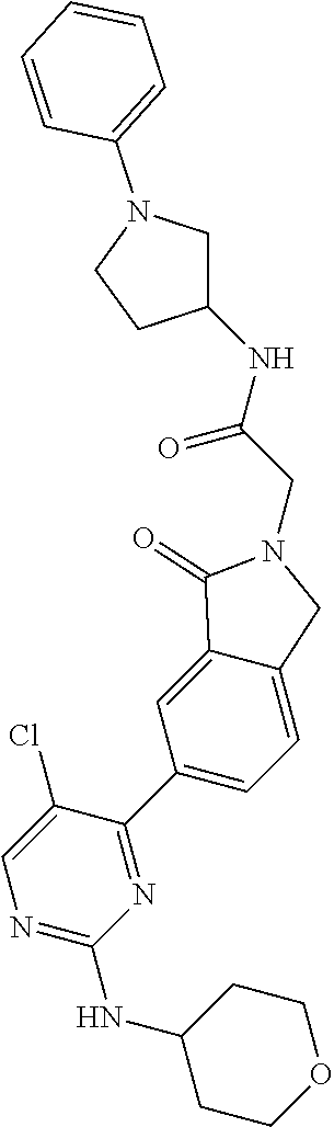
C1N(C2=CC=CC=C2)CCC1NC(CN1CC2=CC=C(C3=NC(NC4CCOCC4)=NC=C3Cl)C=C2C1=O)=O
